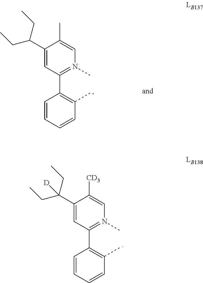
C1(C(CC)(CC)[D])=CC(C2=C(C)C=CC=C2)=N(C)C=C1[CD3].C1(C(CC)CC)=CC(C2=C(C)C=CC=C2)=N(C)C=C1C
